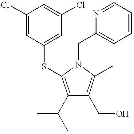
C1(C(C)C)=C(SC2=CC(Cl)=CC(Cl)=C2)N(CC2=CC=CC=N2)C(C)=C1CO
